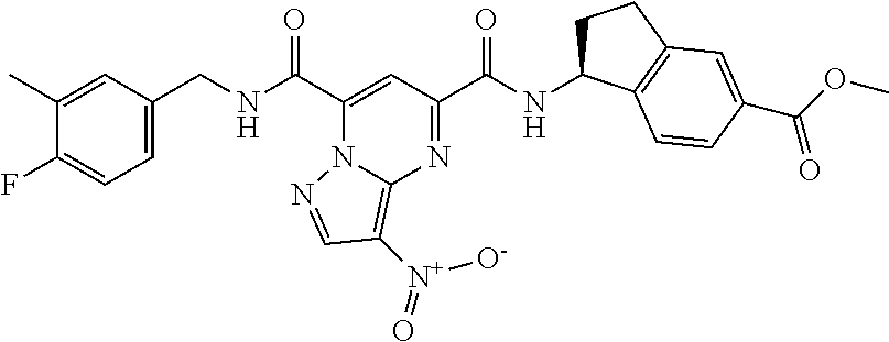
C1(C)=CC(CNC(C2=CC(C(NC3CCC4=C3C=CC(C(=O)OC)=C4)=O)=NC3=C([N+]([O-])=O)C=NN23)=O)=CC=C1F
